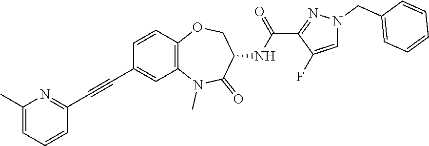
C1(C)=CC=CC(C#CC2=CC3=C(C=C2)OCC(NC(=O)C2=NN(CC4=CC=CC=C4)C=C2F)C(=O)N3C)=N1
